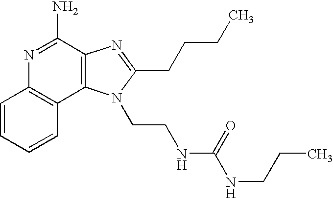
C1=CC=CC2=C1N=C(N)C1=C2N(CCNC(NCCC)=O)C(CCCC)=N1
